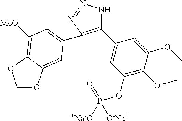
C1(C2=CC(OP(=O)([+Na-O])[O-Na+])=C(OC)C(OC)=C2)=C(C2=CC([MeO])=C3C(=C2)OCO3)N=NN1
